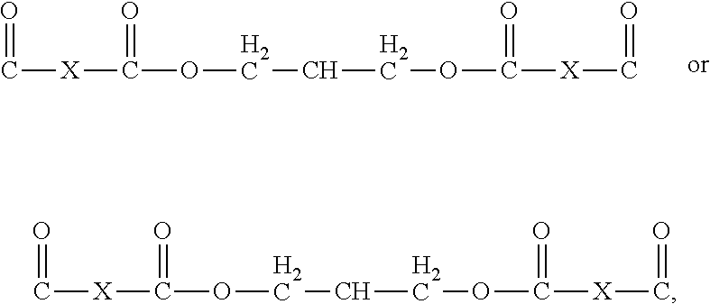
C([X]C(OCCCOC([X]C=O)=O)=O)=O.C([X]C(OCCCOC([X]C=O)=O)=O)=O
